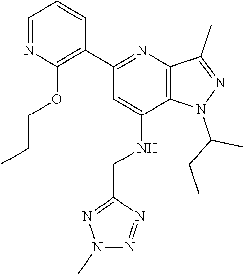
N1(C(CC)C)N=C(C)C2=C1C(NCC1=NN(C)N=N1)=CC(C1=C(OCCC)N=CC=C1)=N2
